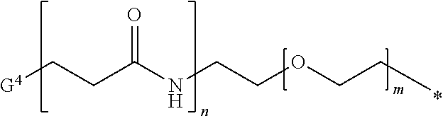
C(CC)OCCNC(CC[G4])=O
